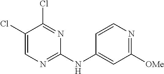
C1(NC2=CC([OMe])=NC=C2)=NC=C(Cl)C(Cl)=N1
